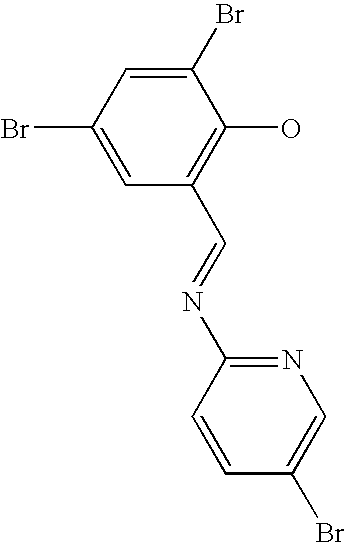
C1=C(Br)C=C(Br)C(O)=C1C=NC1=NC=C(Br)C=C1
